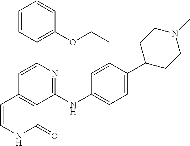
C1(C2=C(OCC)C=CC=C2)=CC2=C(C(NC3=CC=C(C4CCN(C)CC4)C=C3)=N1)C(=O)NC=C2
